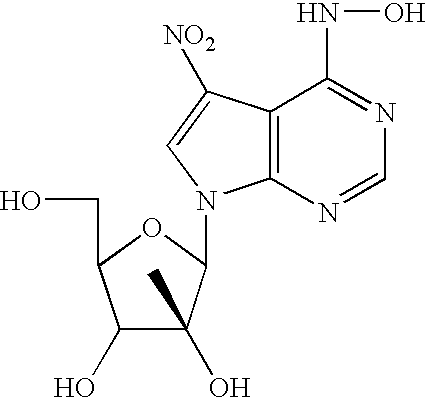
C1(O)C(O)(C)C(N2C3=C(C(NO)=NC=N3)C([NO2])=C2)OC1CO
